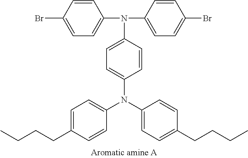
C1=CC(Br)=CC=C1N(C1=CC=C(Br)C=C1)C1=CC=C(N(C2=CC=C(CCCC)C=C2)C2=CC=C(CCCC)C=C2)C=C1
